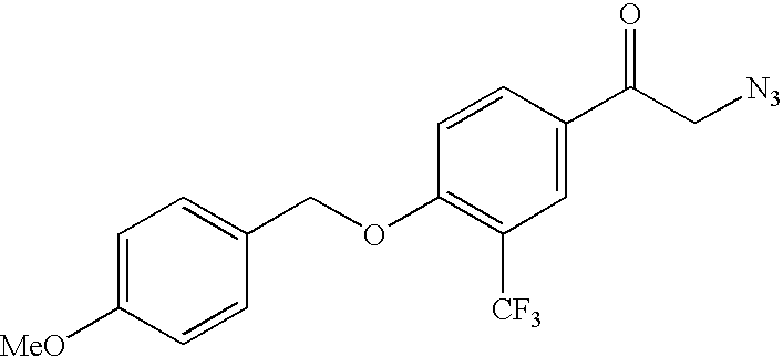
C1=CC(C(=O)C[N3])=CC([CF3])=C1OCC1=CC=C([MeO])C=C1
